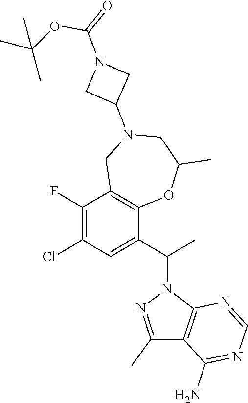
C1(F)=C(Cl)C=C(C(C)N2N=C(C)C3=C2N=CN=C3N)C2=C1CN(C1CN(C(OC(C)(C)C)=O)C1)CC(C)O2
